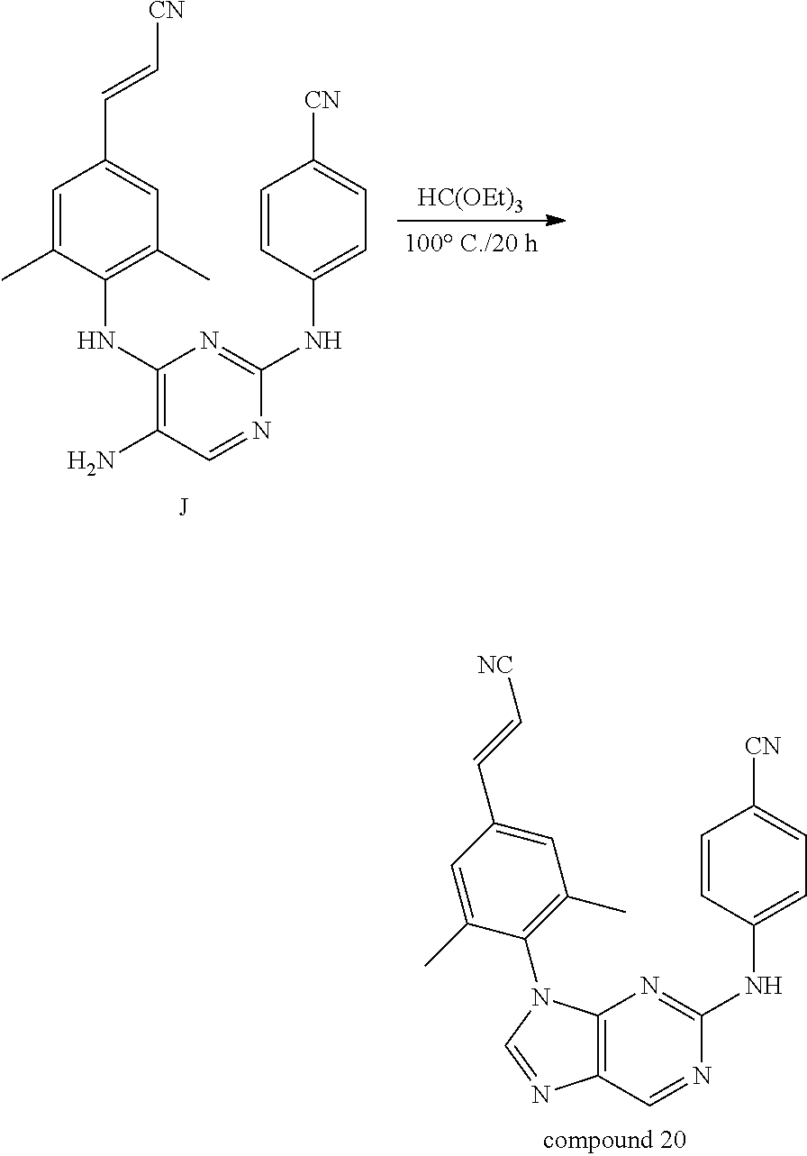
C1=C(C)C(NC2=C(N)C=NC(NC3=CC=C([CN])C=C3)=N2)=C(C)C=C1C=C[CN].[HC(OEt)3].C12=C(C=NC(NC3=CC=C([CN])C=C3)=N1)N=CN2C1=C(C)C=C(C=C[NC])C=C1C
